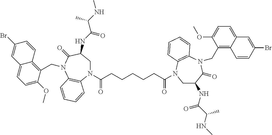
N(C(C(NC)C)=O)C1CN(C(CCCCCC(=O)N2CC(NC(C(NC)C)=O)C(=O)N(CC3=C4C(=CC=C3OC)C=C(Br)C=C4)C3=C2C=CC=C3)=O)C2=C(C=CC=C2)N(CC2=C3C(=CC=C2OC)C=C(Br)C=C3)C1=O
